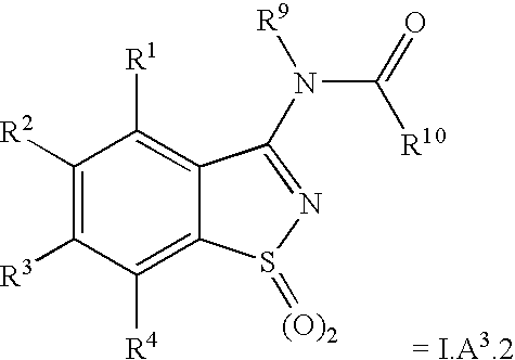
C1([R2])=C([R3])C([R4])=C2C(=C1[R1])C(N(C(=O)[R10])[R9])=NS2=[(O)2].[= I.A3.2]
